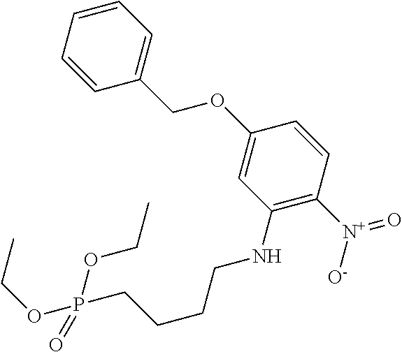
C1=CC=C(COC2=CC(NCCCCP(OCC)(OCC)=O)=C([N+](=O)[O-])C=C2)C=C1
